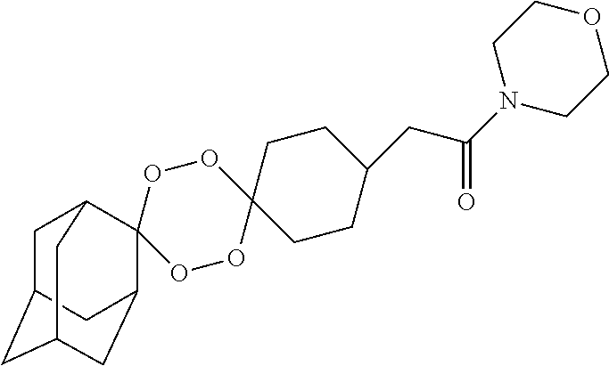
O1OC2(OOC13C1CC4CC(CC3C4)C1)CCC(CC(N1CCOCC1)=O)CC2
